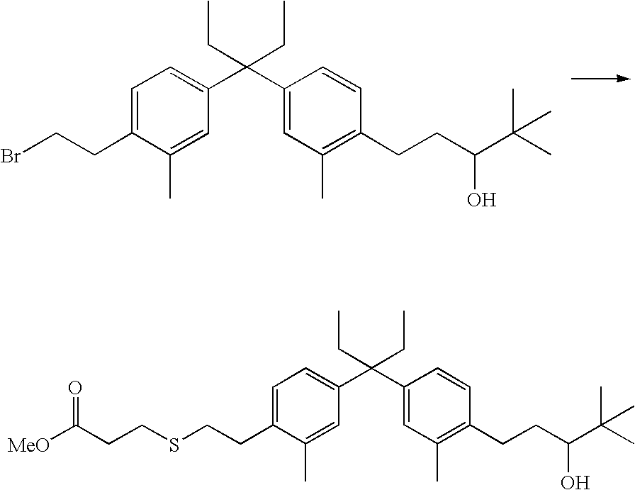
C1=C(CCBr)C(C)=CC(C(C2=CC(C)=C(CCC(O)C(C)(C)C)C=C2)(CC)CC)=C1.C1=C(CCSCCC([MeO])=O)C(C)=CC(C(C2=CC(C)=C(CCC(O)C(C)(C)C)C=C2)(CC)CC)=C1
